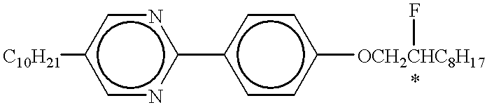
[C10H21]c1cnc(-c2ccc([OCH2CHC8H17]F)cc2)nc1
